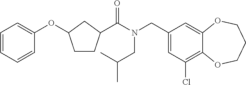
C1(CN(CC(C)C)C(=O)C2CCC(OC3=CC=CC=C3)C2)=CC(Cl)=C2C(=C1)OCCCO2
